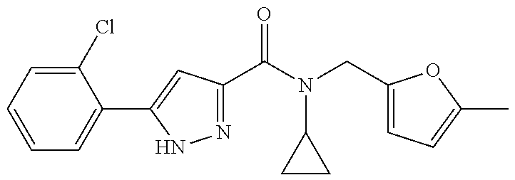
N1=C(C(=O)N(C2CC2)CC2=CC=C(C)O2)C=C(C2=CC=CC=C2Cl)N1
